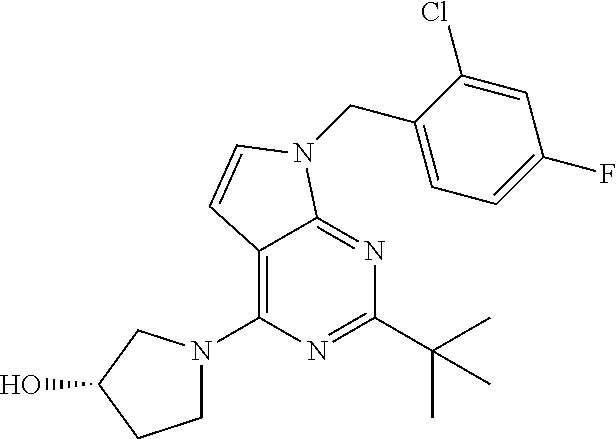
C12=C(N3CCC(O)C3)N=C(C(C)(C)C)N=C1N(CC1=CC=C(F)C=C1Cl)C=C2
